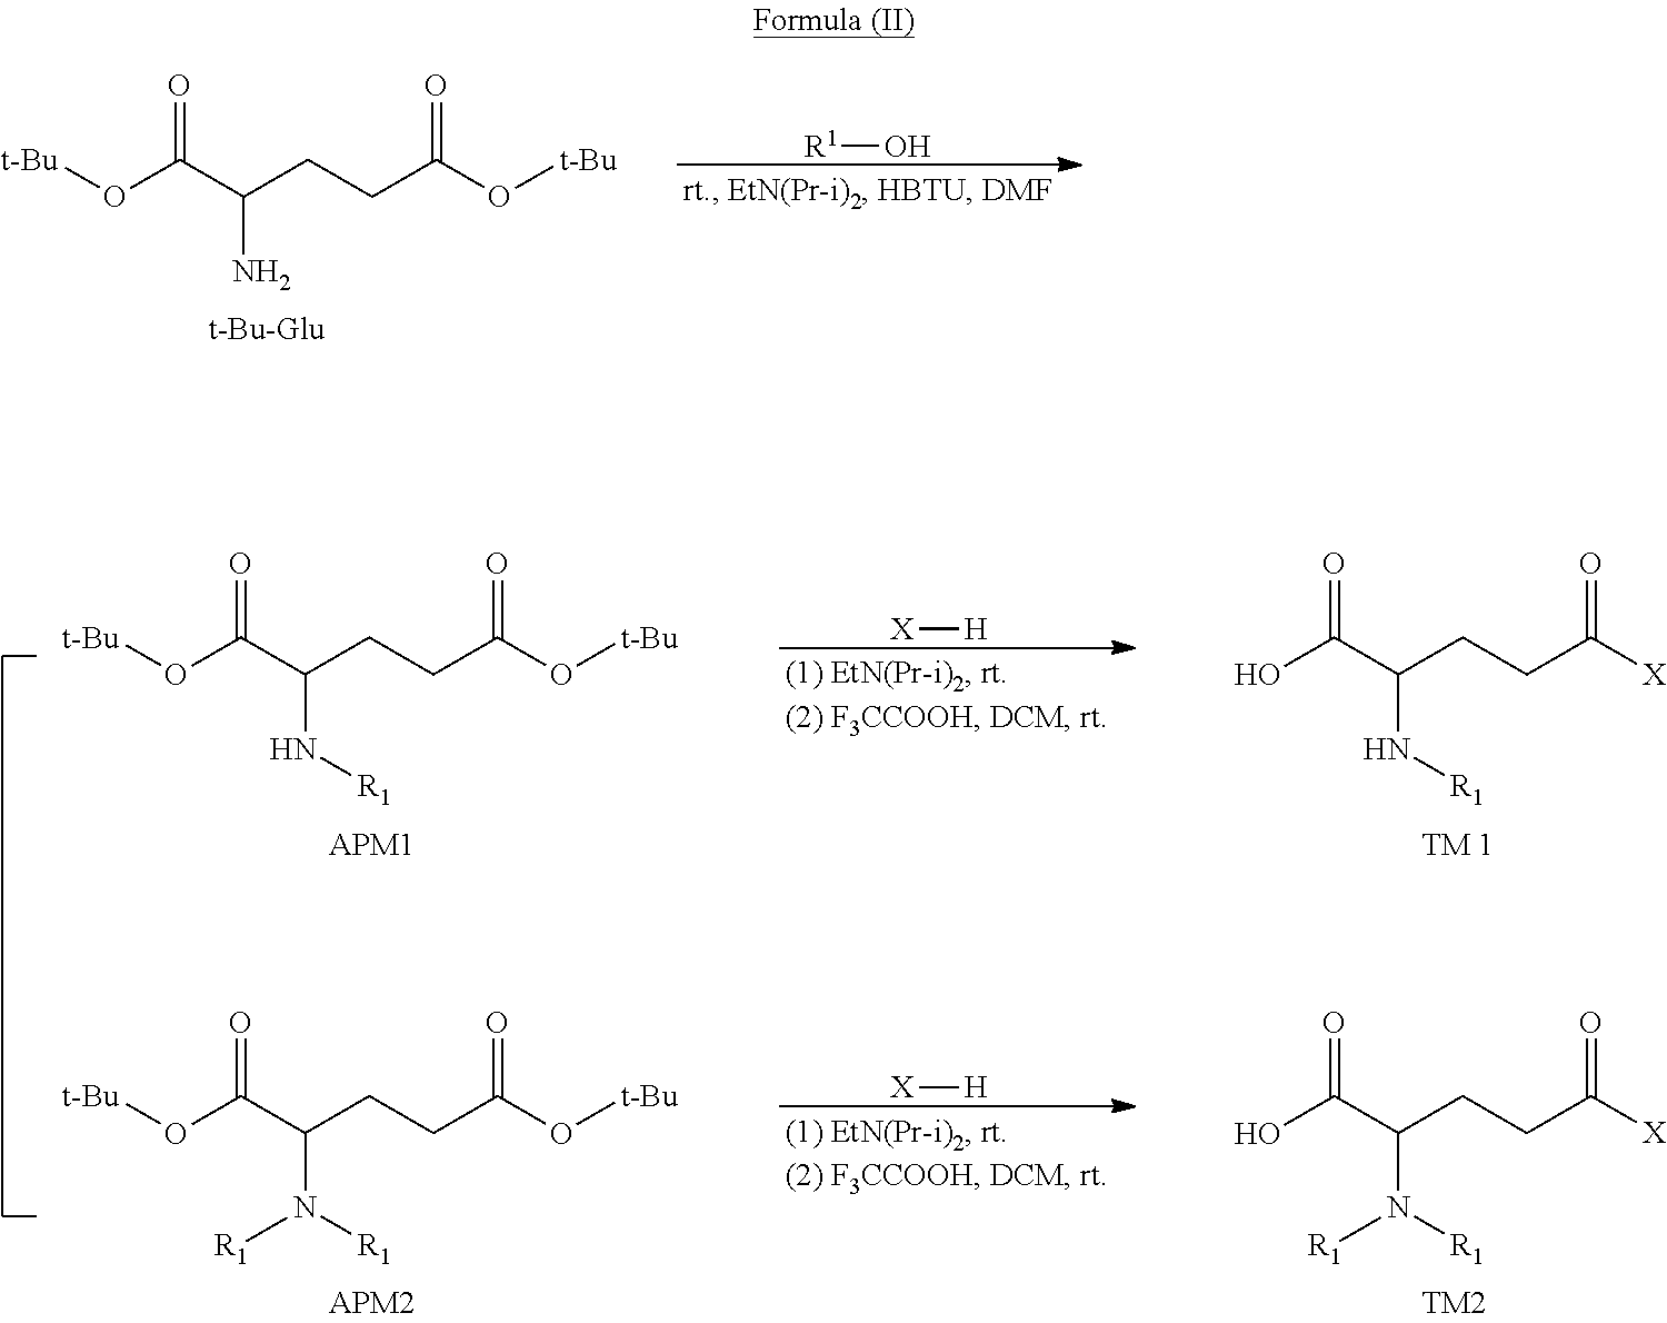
[R1]O.[t-Bu]OC(C(CCC(O[t-Bu])=O)N)=O.[t-Bu]OC(C(CCC(O[t-Bu])=O)N[R1])=O.[X][H].OC(C(CCC([X])=O)N[R1])=O.[t-Bu]OC(C(CCC(O[t-Bu])=O)N([R1])[R1])=O.[X][H].OC(C(CCC([X])=O)N([R1])[R1])=O.[TM2]
